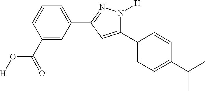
C1(C(O[H])=O)=CC(C2=NN([H])C(C3=CC=C(C(C)C)C=C3)=C2)=CC=C1
